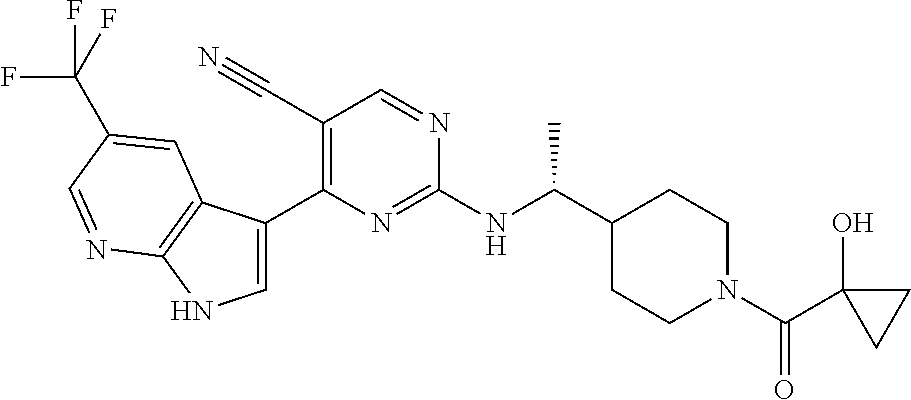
C1(C(NC2=NC(C3=CNC4=C3C=C(C(F)(F)F)C=N4)=C(C#N)C=N2)C)CCN(C(C2(O)CC2)=O)CC1
